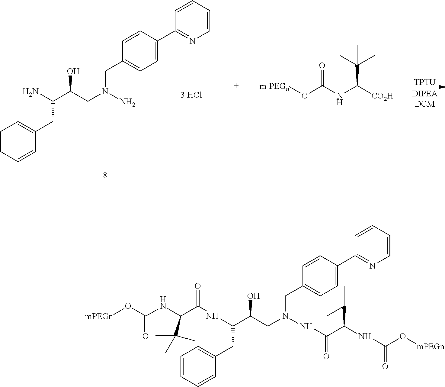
C1=CC=CC(CC(NC(C(NC(O[mPEGn])=O)C(C)(C)C)=O)C(O)CN(CC2=CC=C(C3=NC=CC=C3)C=C2)NC(=O)C(NC(=O)O[mPEGn])C(C)(C)C)=C1.C1=CC=CC(CC(N)C(O)CN(CC2=CC=C(C3=NC=CC=C3)C=C2)N)=C1.[m-PEGn]OC(=O)NC(C(C)(C)C)[CO2H].[TPTU]
